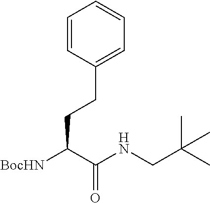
C1=CC(CCC([BocHN])C(NCC(C)(C)C)=O)=CC=C1
